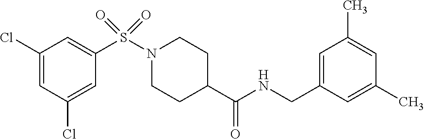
C1(Cl)=CC(Cl)=CC(S(N2CCC(C(NCC3=CC(C)=CC(C)=C3)=O)CC2)(=O)=O)=C1
